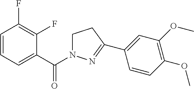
C1(C(N2CCC(C3=CC(OC)=C(OC)C=C3)=N2)=O)=CC=CC(F)=C1F
